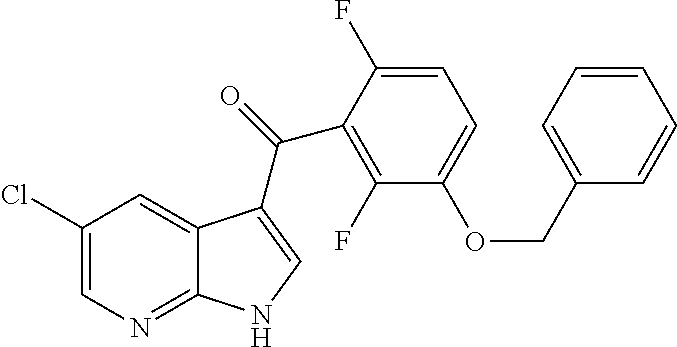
C1(Cl)=CN=C2C(=C1)C(C(=O)C1=C(F)C(OCC3=CC=CC=C3)=CC=C1F)=CN2
